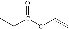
CCC(OC=C)=O
